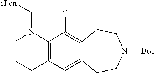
C12=C(C(Cl)=C3C(=C1)CCN([Boc])CC3)N(C[cPen])CCC2
